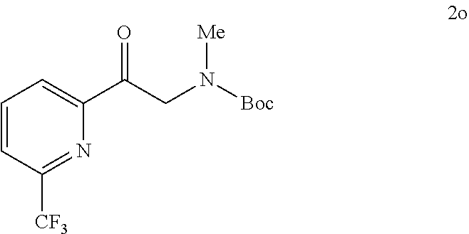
C1=CC([CF3])=NC(C(CN([Boc])[Me])=O)=C1
